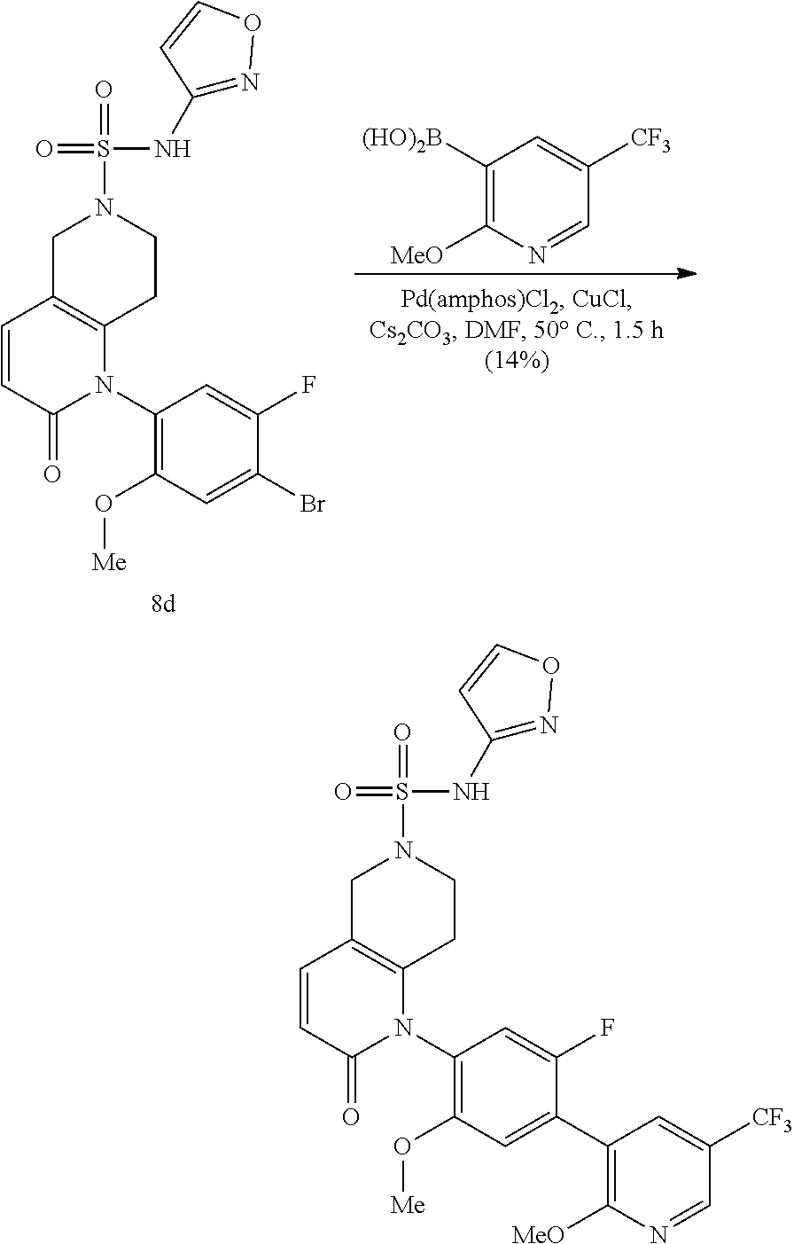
C1([(HO)2B])=C([MeO])N=CC([CF3])=C1.N1(C2=C(O[Me])C=C(Br)C(F)=C2)C2=C(C=CC1=O)CN(S(=O)(=O)NC1=NOC=C1)CC2.N1(C2=C(O[Me])C=C(C3=C([MeO])N=CC([CF3])=C3)C(F)=C2)C2=C(C=CC1=O)CN(S(=O)(=O)NC1=NOC=C1)CC2
